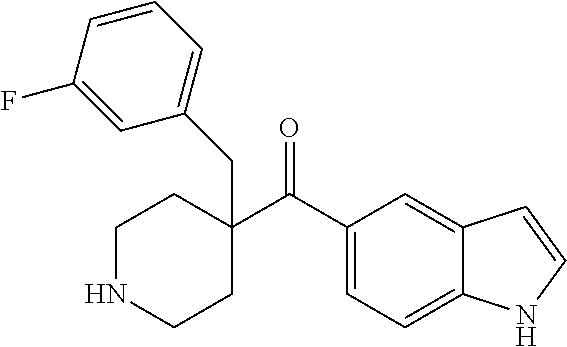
C(=O)(C1(CC2=CC=CC(F)=C2)CCNCC1)C1=CC=C2C(=C1)C=CN2
